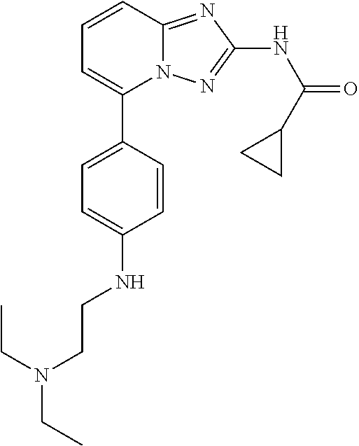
C1(C2=CC=C(NCCN(CC)CC)C=C2)=CC=CC2=NC(NC(=O)C3CC3)=NN12
